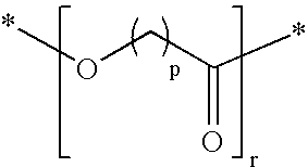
*C(CO*)=O
